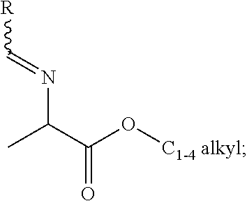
N(C(C(O[C1-4 alkyl])=O)C)=C[R]
